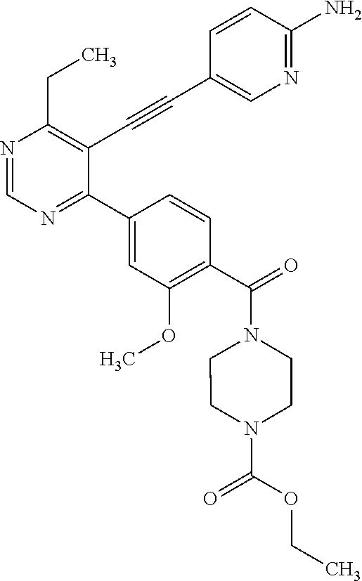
N1=CN=C(C2=CC(OC)=C(C(=O)N3CCN(C(=O)OCC)CC3)C=C2)C(C#CC2=CN=C(N)C=C2)=C1CC
